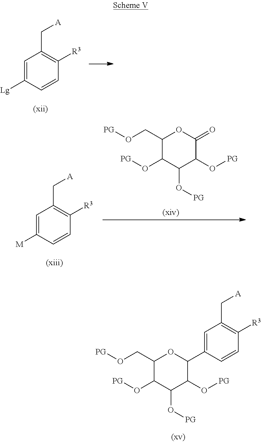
[Lg]C1=CC(C[A])=C([R3])C=C1.C1(CO[PG])C(O[PG])C(O[PG])C(O[PG])C(=O)O1.[M]C1=CC(C[A])=C([R3])C=C1.C1(C2C(O[PG])C(O[PG])C(O[PG])C(CO[PG])O2)=CC(C[A])=C([R3])C=C1
